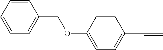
C1=CC=C(COC2=CC=C(C#C)C=C2)C=C1
